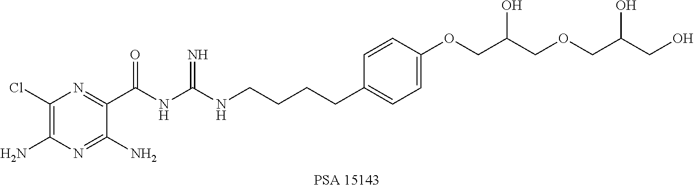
C1(Cl)=C(N)N=C(N)C(C(NC(NCCCCC2=CC=C(OCC(COCC(CO)O)O)C=C2)=N)=O)=N1
